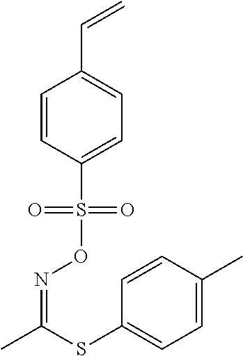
C1(S(ON=C(C)SC2=CC=C(C)C=C2)(=O)=O)=CC=C(C=C)C=C1
